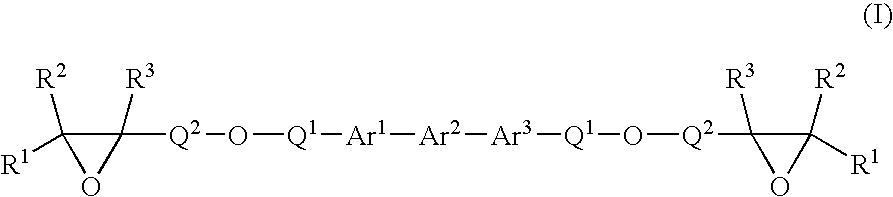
O1C([Q2]O[Q1][Ar1][Ar2][Ar3][Q1]O[Q2]C2([R3])C([R2])([R1])O2)([R3])C1([R2])[R1]
